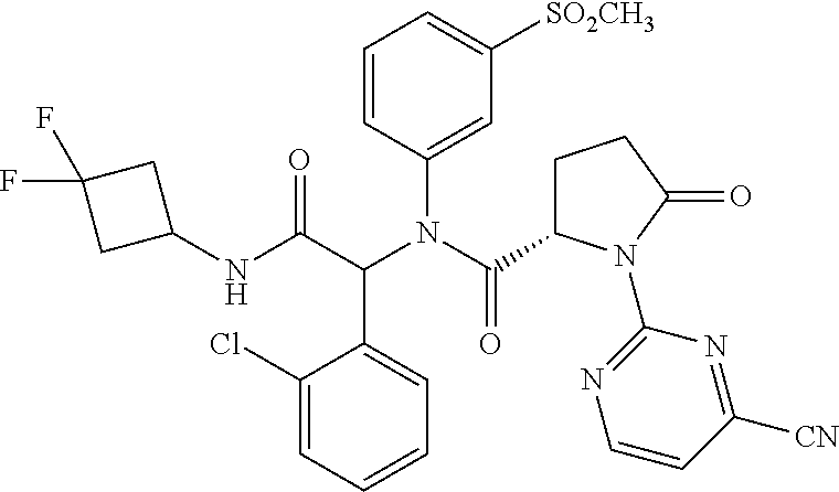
C1(C(C(NC2CC(F)(F)C2)=O)N(C(=O)C2CCC(=O)N2C2=NC=CC([CN])=N2)C2=CC([SO2CH3])=CC=C2)=CC=CC=C1Cl
